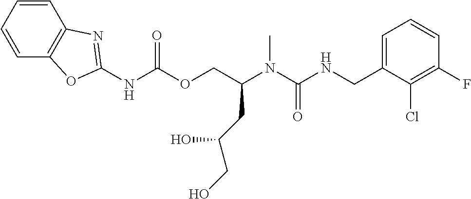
C1=CC(F)=C(Cl)C(CNC(N(C(COC(NC2=NC3=C(C=CC=C3)O2)=O)CC(CO)O)C)=O)=C1
